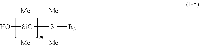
[SiO]([Si]([Me])([Me])[R3])([Me])([Me])O
